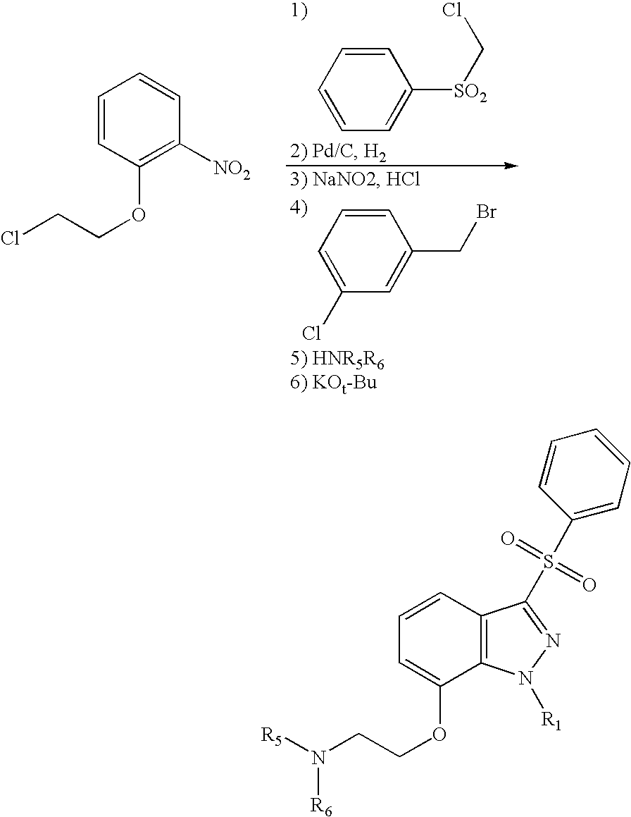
C1=CC=CC=C1[SO2]CCl.C1=CC=C(Cl)C=C1CBr.ClCCOC1=C([NO2])C=CC=C1.N(CCOC1=CC=CC2=C1N([R1])N=C2S(C1=CC=CC=C1)(=O)=O)([R5])[R6]
